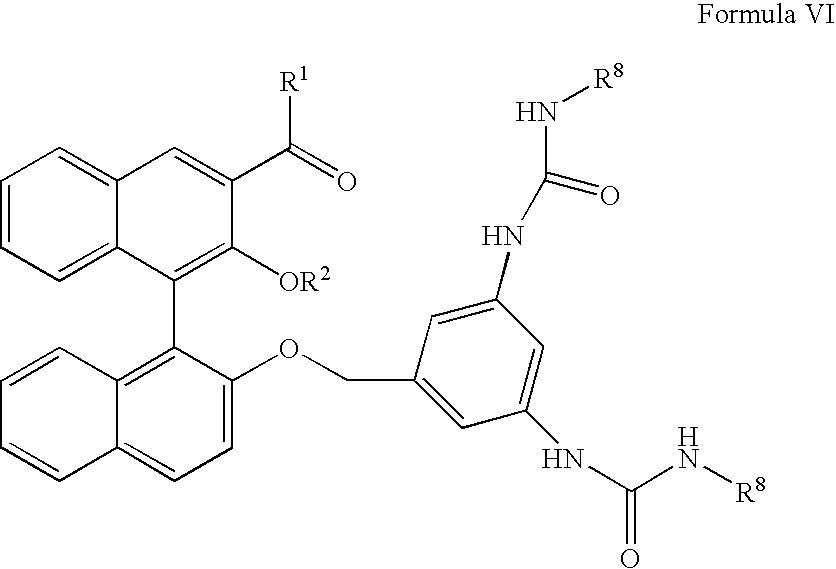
C1=CC=C2C(=C1)C=C(C(=O)[R1])C([OR2])=C2C1=C2C(=CC=C1OCC1=CC(NC(=O)N[R8])=CC(NC(=O)N[R8])=C1)C=CC=C2
